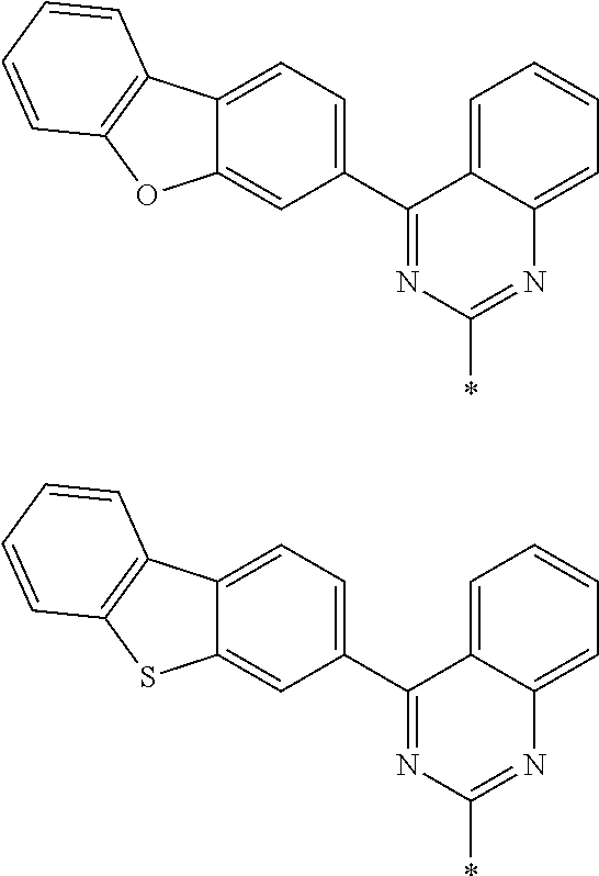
C1=C2C(=CC=C1)N=C(*)N=C2C1=CC=C2C(=C1)SC1=C2C=CC=C1.C1=C2C(=CC=C1)N=C(*)N=C2C1=CC=C2C(=C1)OC1=C2C=CC=C1
